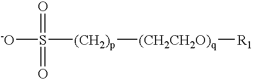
[-O]S([(CH2)p][(CH2CH2O)q][R1])(=O)=O
